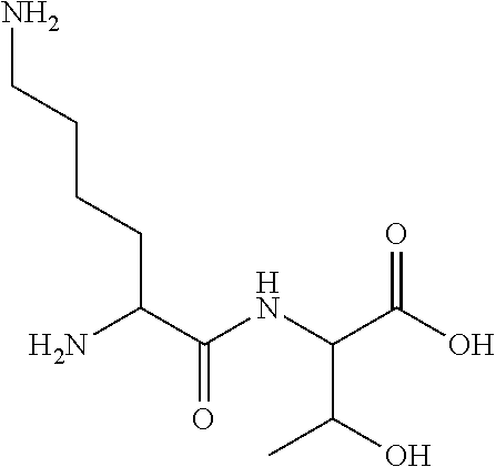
OC(C(NC(C(N)CCCCN)=O)C(O)=O)C
